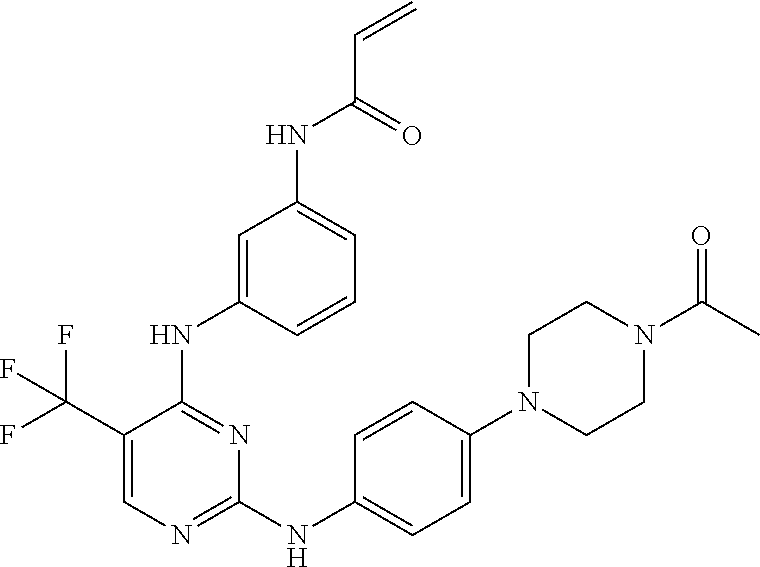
C1(C(F)(F)F)=CN=C(NC2=CC=C(N3CCN(C(C)=O)CC3)C=C2)N=C1NC1=CC(NC(C=C)=O)=CC=C1
